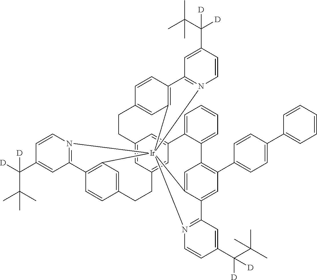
C12=CC3=CC(=C1)C1=CC=CC=C1C1=C(C4=CC=C(C5=CC=CC=C5)C=C4)C=C4C(=C1)[Ir]15(C6=C(C=CC(=C6)CC3)C3=N1C=CC(C(C(C)(C)C)([D])[D])=C3)(C1=C(C=CC(=C1)CC2)C1=N5C=CC(C(C(C)(C)C)([D])[D])=C1)N1=C4C=C(C(C(C)(C)C)([D])[D])C=C1
